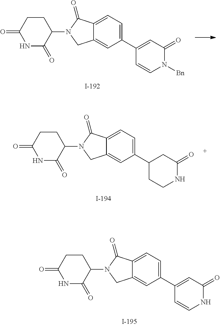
C12=CC(C3CCNC(=O)C3)=CC=C1C(=O)N(C1CCC(=O)NC1=O)C2.C12=CC(C3=CC(=O)NC=C3)=CC=C1C(=O)N(C1CCC(=O)NC1=O)C2.C12=CC(C3=CC(=O)N([Bn])C=C3)=CC=C1C(=O)N(C1CCC(=O)NC1=O)C2
